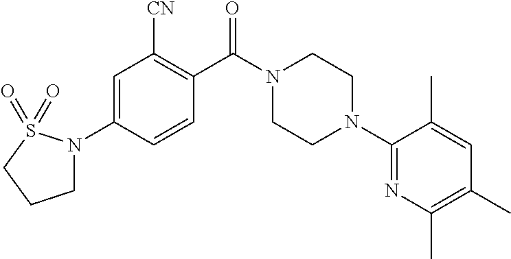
C1=C(N2CCCS2(=O)=O)C=CC(C(N2CCN(C3=NC(C)=C(C)C=C3C)CC2)=O)=C1[CN]
